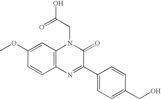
C12=C(C=C(OC)C=C1)N(CC(O)=O)C(=O)C(C1=CC=C(CO)C=C1)=N2
